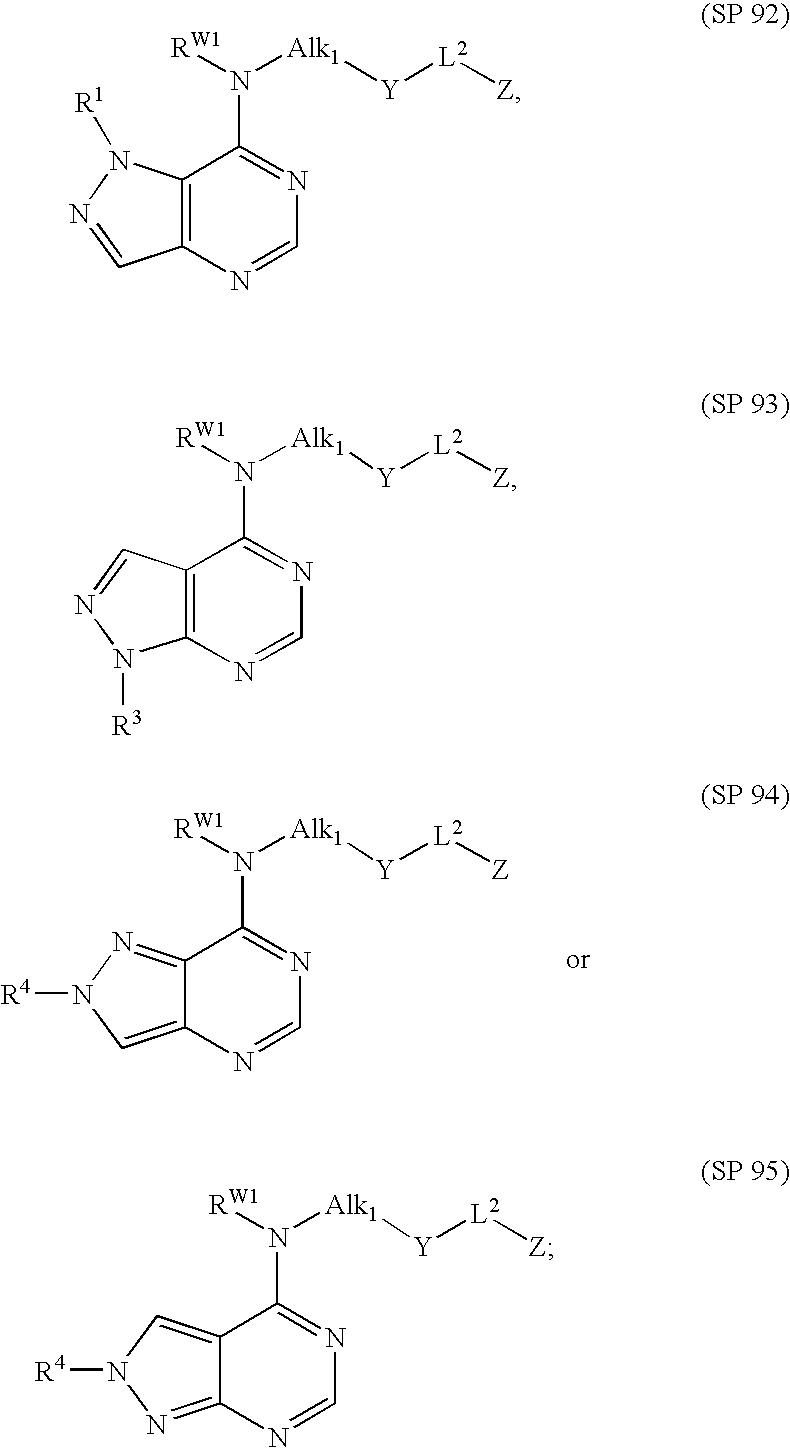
C12=NN([R4])C=C1N=CN=C2N([RW1])[Alk1][Y][L2][Z].C12=C(N=CN=C1N([RW1])[Alk1][Y][L2][Z])C=NN2[R1].C12=C(N=CN=C1N([RW1])[Alk1][Y][L2][Z])N([R3])N=C2.C12=CN([R4])N=C1N=CN=C2N([RW1])[Alk1][Y][L2][Z]
